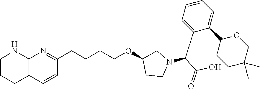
C12=C(C=CC(CCCCOC3CN(C(C4=CC=CC=C4C4OCC(C)(C)CC4)C(O)=O)CC3)=N1)CCCN2
